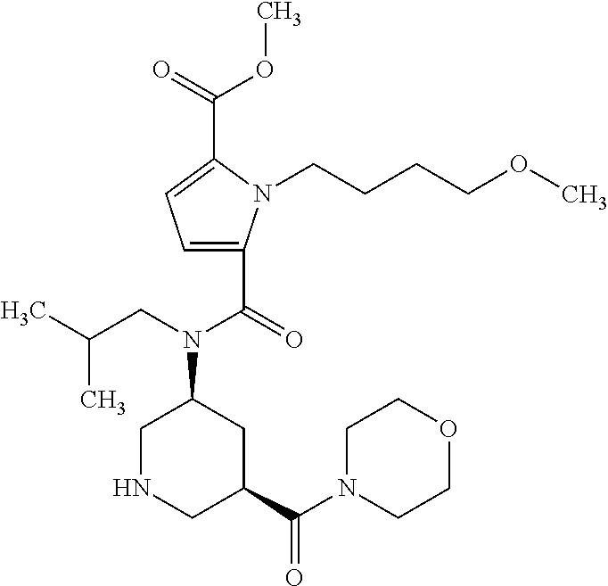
C(=O)(N(CC(C)C)C1CNCC(C(N2CCOCC2)=O)C1)C1=CC=C(C(OC)=O)N1CCCCOC
